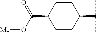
C1C(C(O[Me])=O)CCC(C(C)C)C1
